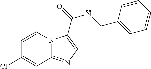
C1=CN2C(=NC(C)=C2C(NCC2=CC=CC=C2)=O)C=C1Cl
